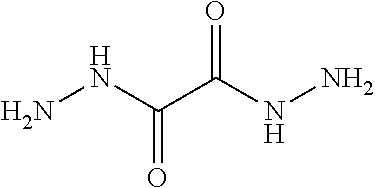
N(C(C(NN)=O)=O)N
